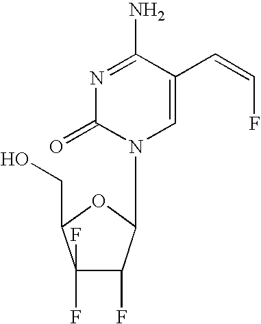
N1=C(N)C(C=CF)=CN(C2C(F)C(F)(F)C(CO)O2)C1=O
